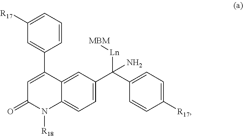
C12=CC(C(C3=CC=C([R17])C=C3)([Ln][MBM])N)=CC=C1N([R18])C(=O)C=C2C1=CC([R17])=CC=C1
